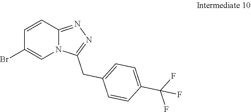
C1=CC2=NN=C(CC3=CC=C(C(F)(F)F)C=C3)N2C=C1Br
